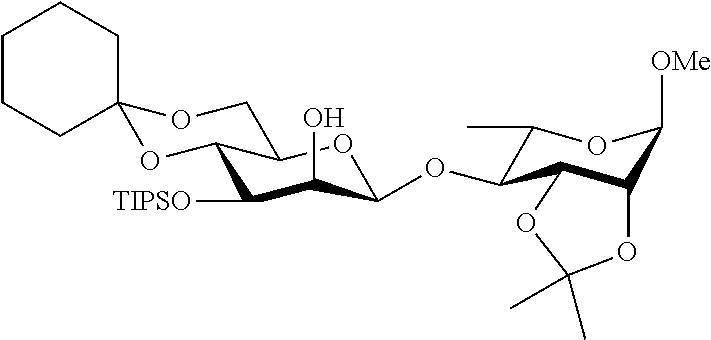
C1([TIPSO])C(O)C(OC2C(C)OC([OMe])C3C2OC(C)(C)O3)OC2C1OC1(OC2)CCCCC1
